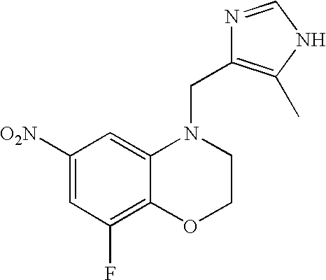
C1([O2N])=CC(F)=C2C(=C1)N(CC1=C(C)NC=N1)CCO2
